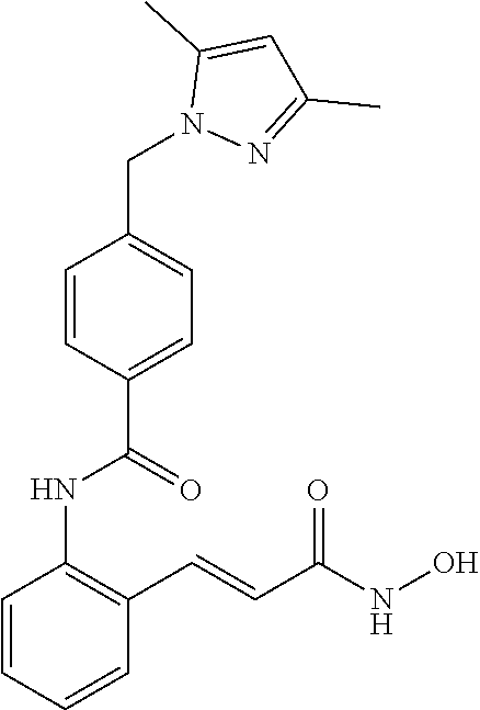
C1=CC=CC(C=CC(NO)=O)=C1NC(=O)C1=CC=C(CN2N=C(C)C=C2C)C=C1
